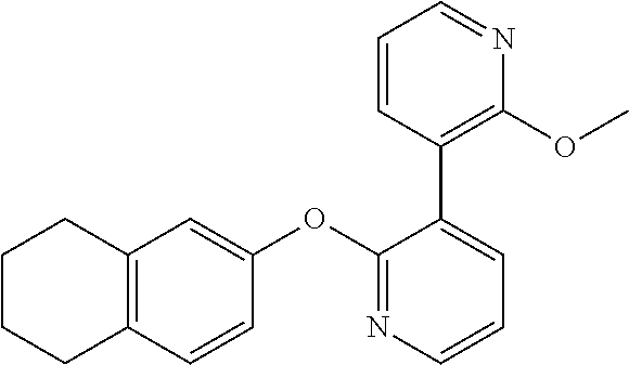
C12=C(C=CC(OC3=NC=CC=C3C3=C(OC)N=CC=C3)=C1)CCCC2
